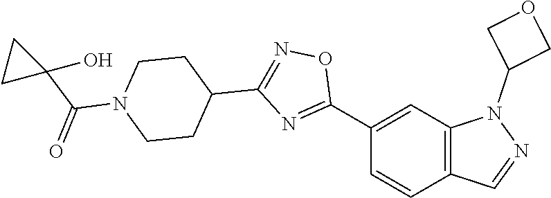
C1(C2=NC(C3CCN(C(=O)C4(O)CC4)CC3)=NO2)=CC2=C(C=C1)C=NN2C1COC1
